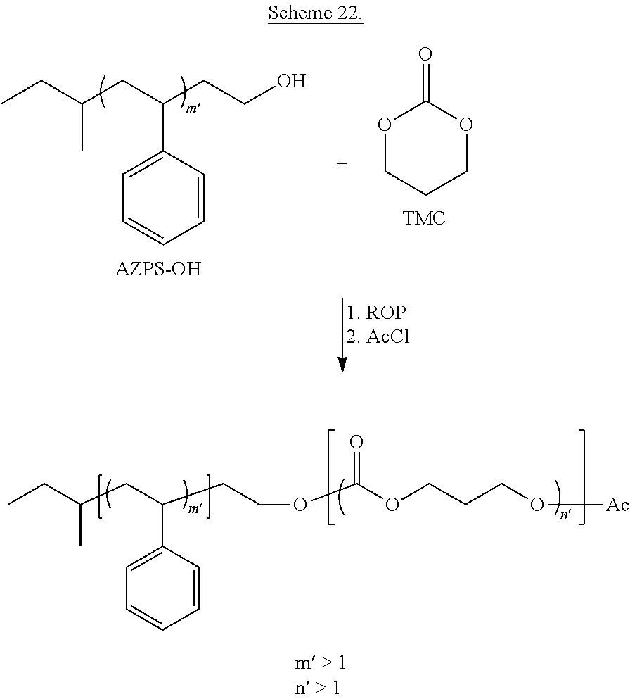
O1CCCOC1=O.CCC(CC(CCO)C1=CC=CC=C1)C.C1(C(CCOC(OCCCO[Ac])=O)CC(CC)C)=CC=CC=C1
